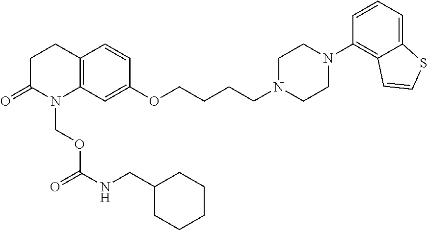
C12=C(C=C(OCCCCN3CCN(C4=C5C(=CC=C4)SC=C5)CC3)C=C1)N(COC(NCC1CCCCC1)=O)C(=O)CC2
